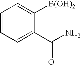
C1=CC=C(C(N)=O)C([B(OH)2])=C1
